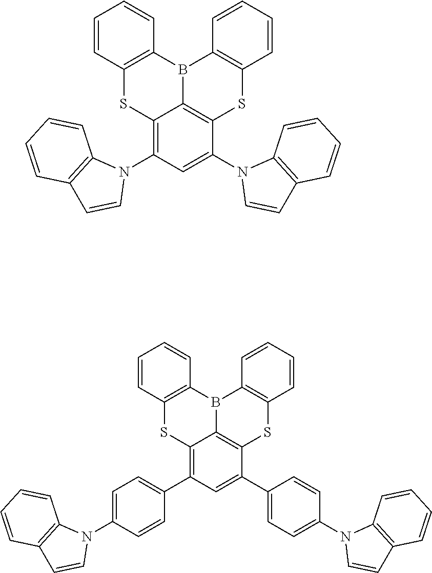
C1=CC2=C(C=C1)B1C3=C(SC4=C1C=CC=C4)C(N1C=CC4=C1C=CC=C4)=CC(N1C4=C(C=C1)C=CC=C4)=C3S2.C1=CC2=C(C=C1)B1C3=C(SC4=C1C=CC=C4)C(C1=CC=C(N4C=CC5=C4C=CC=C5)C=C1)=CC(C1=CC=C(N4C5=C(C=C4)C=CC=C5)C=C1)=C3S2
